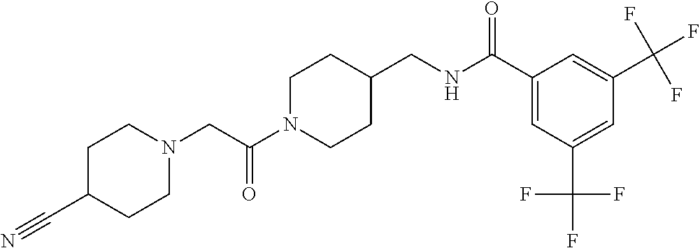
N1(CC(N2CCC(CNC(C3=CC(C(F)(F)F)=CC(C(F)(F)F)=C3)=O)CC2)=O)CCC(C#N)CC1
